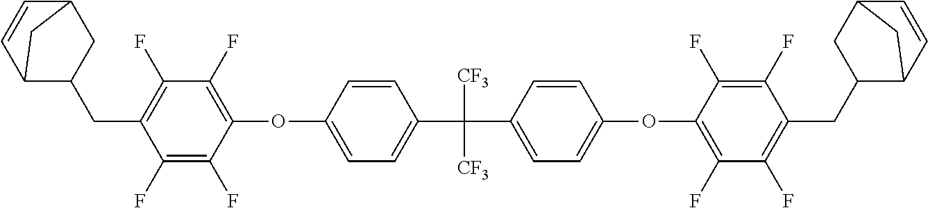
C1=CC2C(CC3=C(F)C(F)=C(OC4=CC=C(C([CF3])(C5=CC=C(OC6=C(F)C(F)=C(CC7C8C=CC(C7)C8)C(F)=C6F)C=C5)[CF3])C=C4)C(F)=C3F)CC1C2
